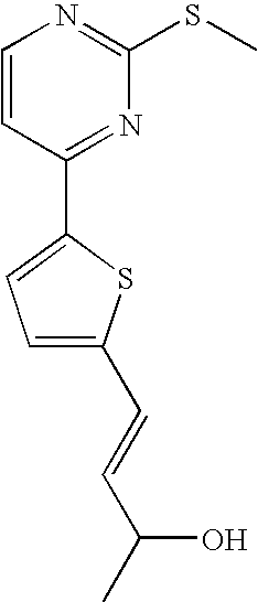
C1=CC(C2=CC=C(C=CC(C)O)S2)=NC(SC)=N1
